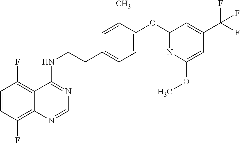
C1=CC(F)=C2C(=C1F)C(NCCC1=CC=C(OC3=NC(OC)=CC(C(F)(F)F)=C3)C(C)=C1)=NC=N2
